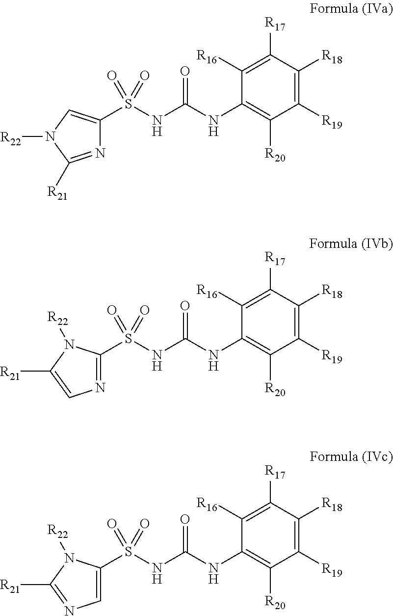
N1=C([R21])N([R22])C=C1S(NC(NC1=C([R20])C([R19])=C([R18])C([R17])=C1[R16])=O)(=O)=O.N1=C(S(NC(NC2=C([R20])C([R19])=C([R18])C([R17])=C2[R16])=O)(=O)=O)N([R22])C([R21])=C1.C1=C(S(NC(NC2=C([R20])C([R19])=C([R18])C([R17])=C2[R16])=O)(=O)=O)N([R22])C([R21])=N1
